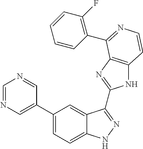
C1(C2=CN=CN=C2)=CC=C2C(=C1)C(C1=NC3=C(N1)C=CN=C3C1=C(F)C=CC=C1)=NN2
